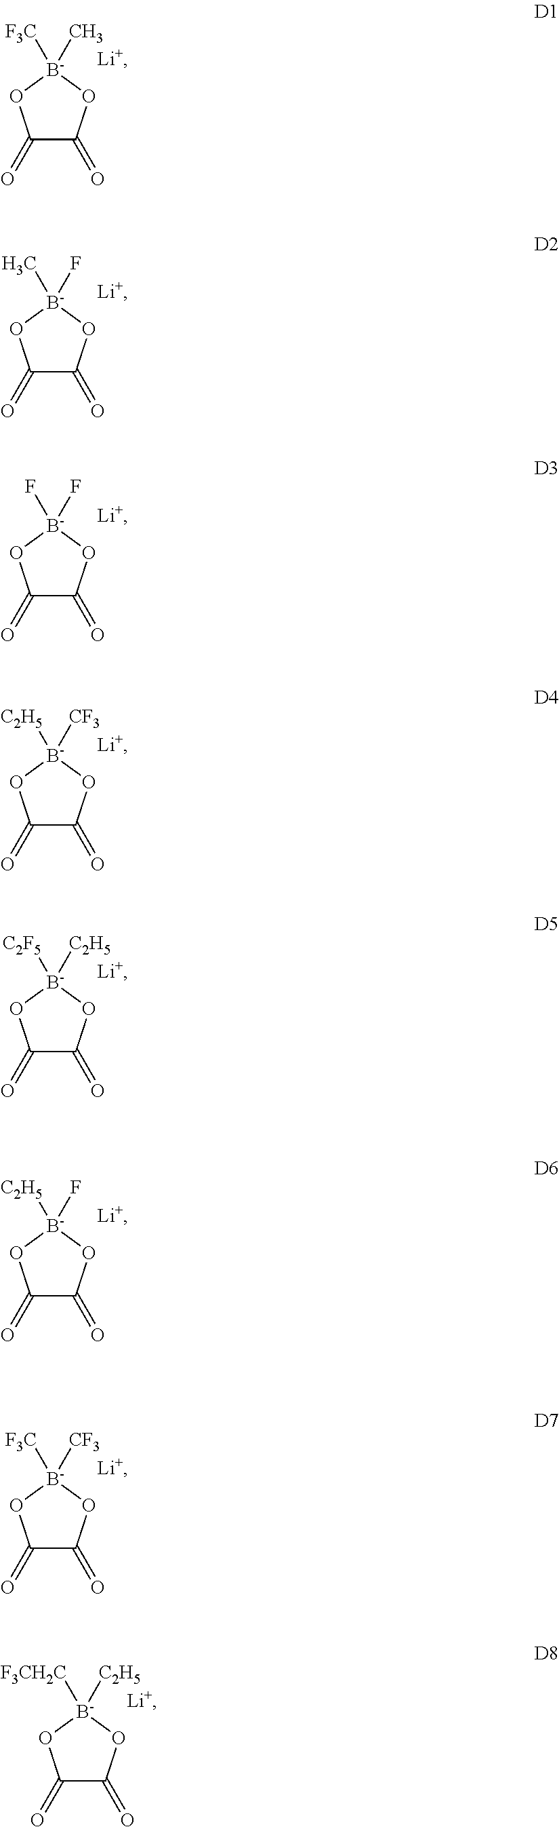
C1(=O)C(=O)O[B-](C)([F3C])O1.C1(=O)C(=O)O[B-](F)(C)O1.C1(=O)C(=O)O[B-](F)(F)O1.C1(=O)C(=O)O[B-]([CF3])([C2H5])O1.C1(=O)C(=O)O[B-]([C2H5])([C2F5])O1.C1(=O)C(=O)O[B-](F)([C2H5])O1.C1(=O)C(=O)O[B-]([CF3])([F3C])O1.C1(=O)C(=O)O[B-]([C2H5])([F3CH2C])O1
